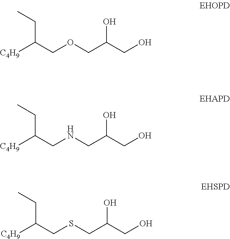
[C4H9]C(COCC(CO)O)CC.[C4H9]C(CNCC(CO)O)CC.[C4H9]C(CSCC(CO)O)CC
